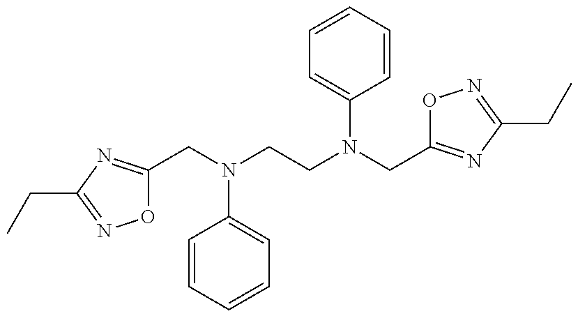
O1C(CN(CCN(CC2=NC(CC)=NO2)C2=CC=CC=C2)C2=CC=CC=C2)=NC(CC)=N1
